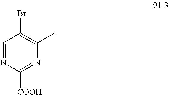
C1=NC([COOH])=NC(C)=C1Br
